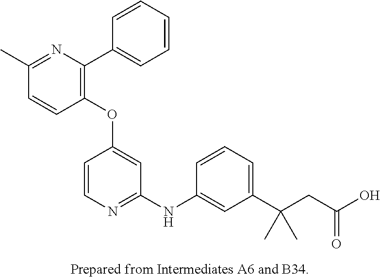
C1(OC2=CC(NC3=CC(C(CC(O)=O)(C)C)=CC=C3)=NC=C2)=C(C2=CC=CC=C2)N=C(C)C=C1
